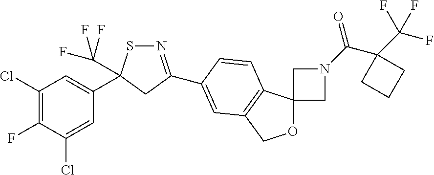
N1=C(C2=CC3=C(C4(OC3)CN(C(C3(C(F)(F)F)CCC3)=O)C4)C=C2)CC(C2=CC(Cl)=C(F)C(Cl)=C2)(C(F)(F)F)S1
